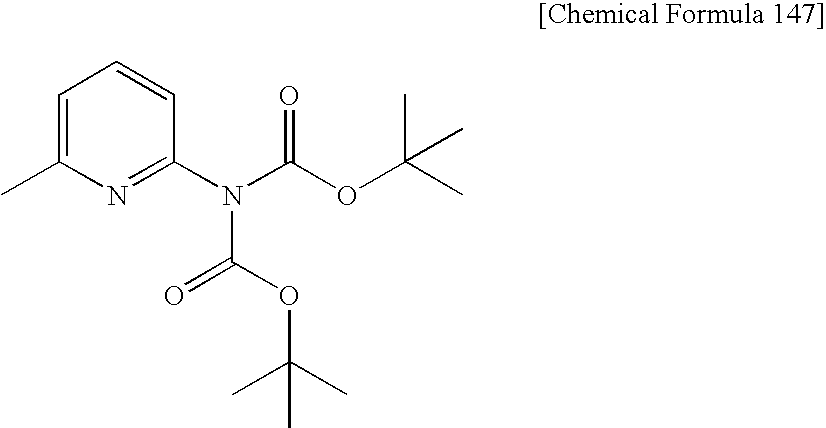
C1=C(C)N=C(N(C(OC(C)(C)C)=O)C(OC(C)(C)C)=O)C=C1
